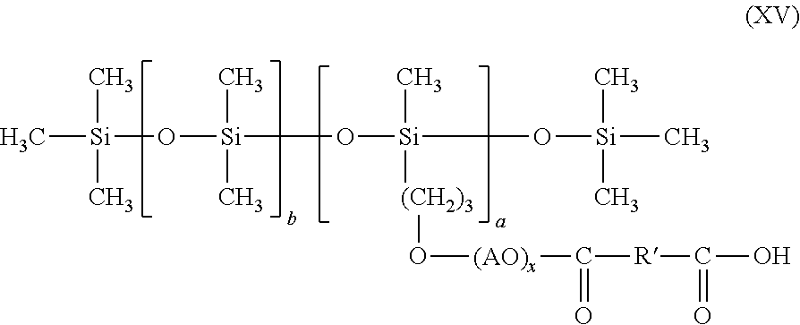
C[Si](O[Si](O[Si](O[Si](C)(C)C)(C)[(CH2)3]O[(AO)x]C([R]C(O)=O)=O)(C)C)(C)C
